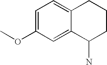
C12=CC=C(OC)C=C1C(N)CCC2
